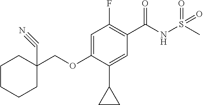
C(OC1=CC(F)=C(C(NS(C)(=O)=O)=O)C=C1C1CC1)C1(C#N)CCCCC1
